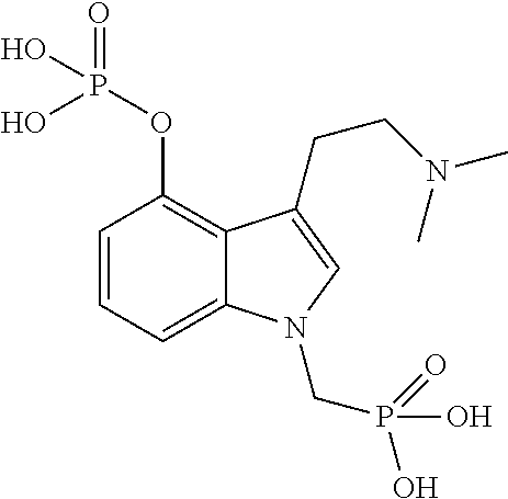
C1=CC=C2C(=C1OP(O)(=O)O)C(CCN(C)C)=CN2CP(=O)(O)O
